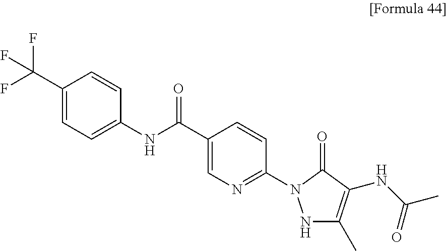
N(C1=CC=C(C(F)(F)F)C=C1)C(C1=CN=C(N2NC(C)=C(NC(C)=O)C2=O)C=C1)=O
